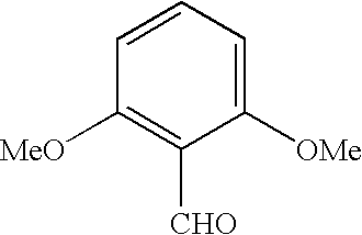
C1([OMe])=CC=CC([MeO])=C1[CHO]
